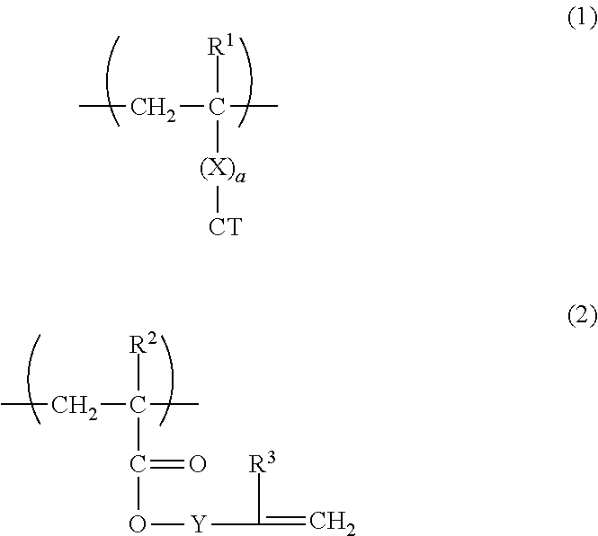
CCC(C)([R1])[(X)a][CT].CCC(C)([R2])C(=O)O[Y]C([R3])=C
